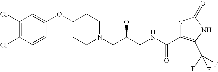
C1(Cl)=C(Cl)C=CC(OC2CCN(CC(CNC(C3=C(C(F)(F)F)NC(=O)S3)=O)O)CC2)=C1
